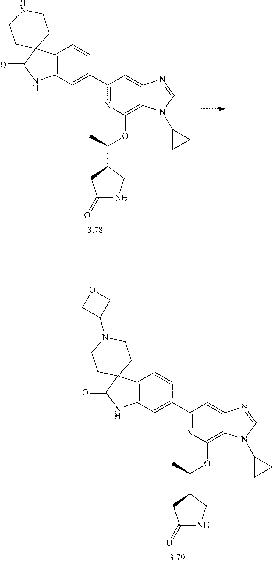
N1=C(C2=CC3=C(C=C2)C2(C(=O)N3)CCNCC2)C=C2C(=C1OC(C1CC(=O)NC1)C)N(C1CC1)C=N2.N1=C(C2=CC3=C(C=C2)C2(C(=O)N3)CCN(C3COC3)CC2)C=C2C(=C1OC(C1CC(=O)NC1)C)N(C1CC1)C=N2
